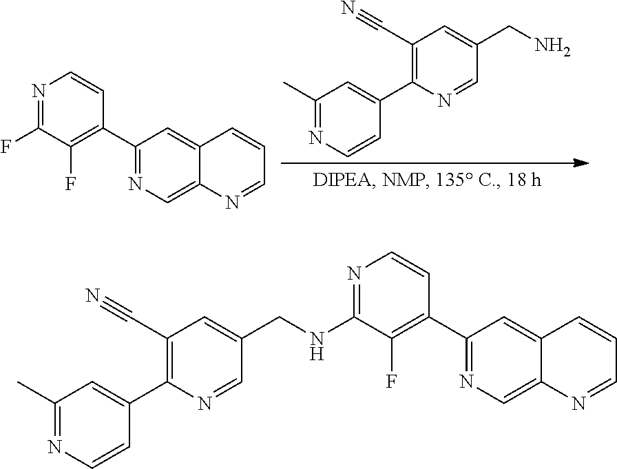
N1=C(F)C(F)=C(C2=NC=C3C(=C2)C=CC=N3)C=C1.C1(C)=NC=CC(C2=C(C#N)C=C(CN)C=N2)=C1.N1=C(NCC2=CC(C#N)=C(C3=CC(C)=NC=C3)N=C2)C(F)=C(C2=NC=C3C(=C2)C=CC=N3)C=C1
